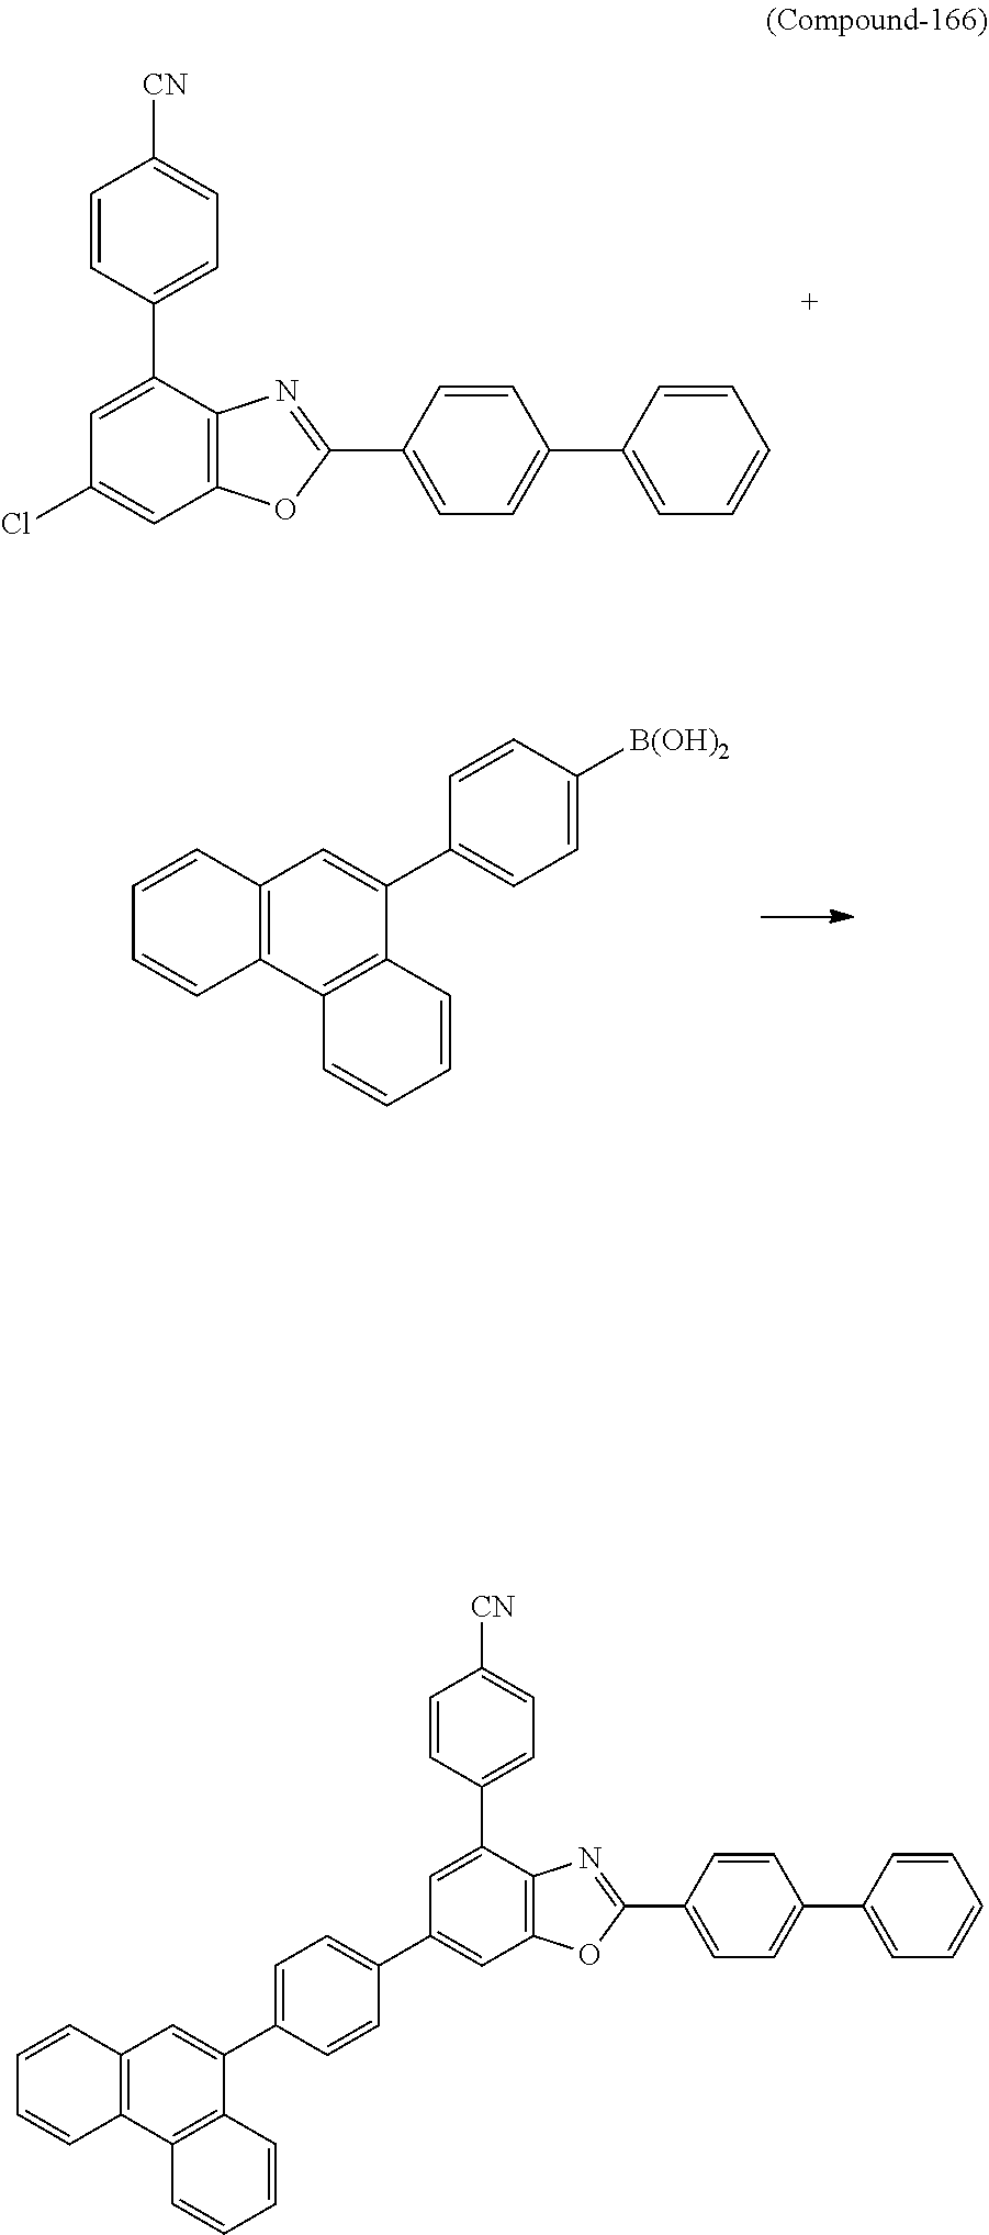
C1=C(C2=CC=C([CN])C=C2)C2=C(C=C1Cl)OC(C1=CC=C(C3=CC=CC=C3)C=C1)=N2.C1(C2=CC3=C(C4=C2C=CC=C4)C=CC=C3)=CC=C([B(OH)2])C=C1.C1=C(C2=CC=C([CN])C=C2)C2=C(C=C1C1=CC=C(C3=CC4=C(C5=C3C=CC=C5)C=CC=C4)C=C1)OC(C1=CC=C(C3=CC=CC=C3)C=C1)=N2
